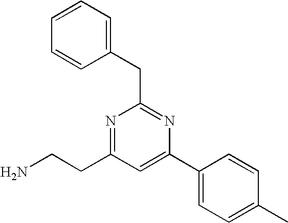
C1(CC2=NC(C3=CC=C(C)C=C3)=CC(CCN)=N2)=CC=CC=C1
